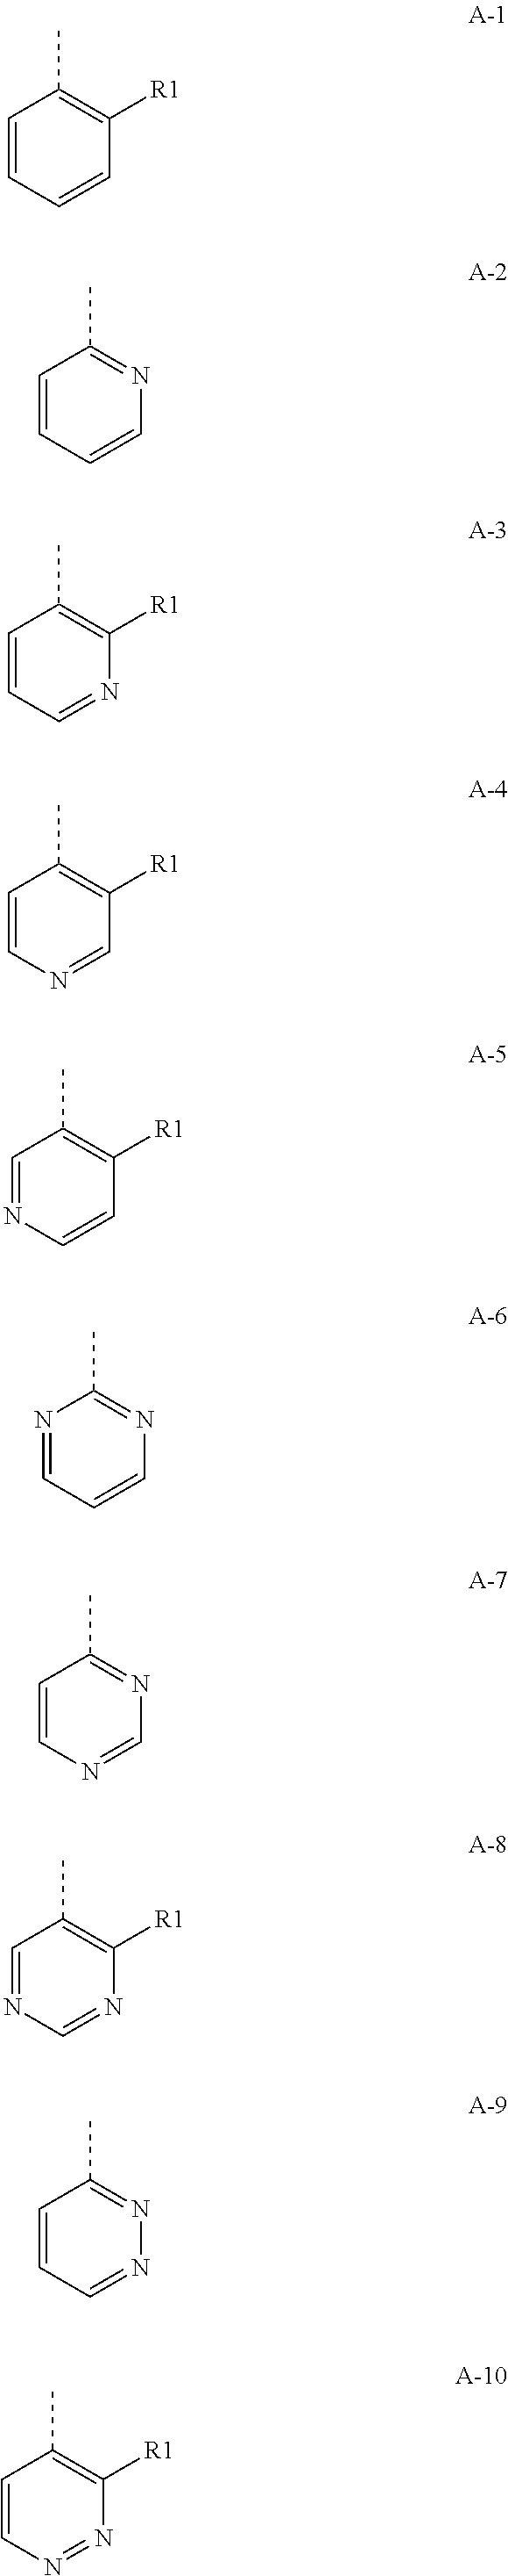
C1=CC=CC([R1])=C1C.C1=CC=CN=C1C.C1=CC=NC([R1])=C1C.C1=CN=CC([R1])=C1C.C1=NC=CC([R1])=C1C.N1=CC=CN=C1C.C1=CN=CN=C1C.C1=NC=NC([R1])=C1C.C1=CC=NN=C1C.C1=CN=NC([R1])=C1C
